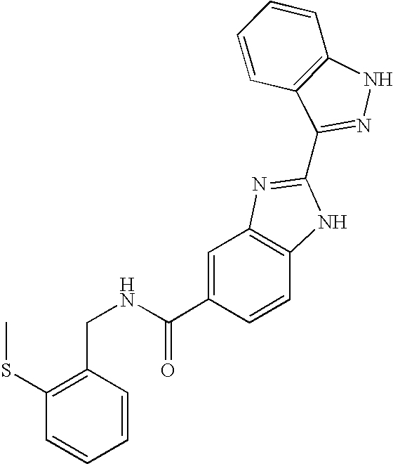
C(NC(C1=CC2=C(C=C1)NC(C1=NNC3=C1C=CC=C3)=N2)=O)C1=C(SC)C=CC=C1
